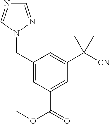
C1(CN2C=NC=N2)=CC(C(OC)=O)=CC(C([CN])(C)C)=C1
